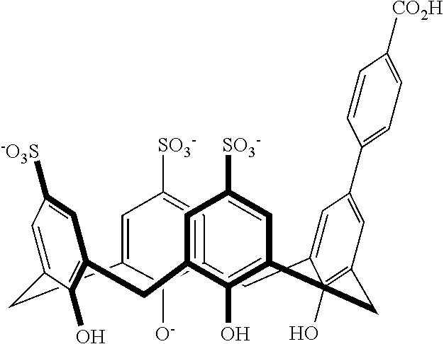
C12=CC([SO3-])=CC(=C1[O-])CC1=CC(C3=CC=C([CO2H])C=C3)=CC(=C1O)CC1=C(O)C(=CC([SO3-])=C1)CC1=C(O)C(=CC([-O3S])=C1)C2
